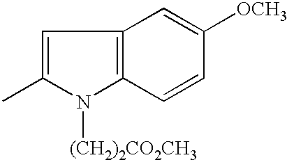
C1=C(C)N([(CH2)2CO2CH3])C2=C1C=C([OCH3])C=C2
